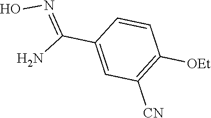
C1([CN])=C([OEt])C=CC(C(=NO)N)=C1
